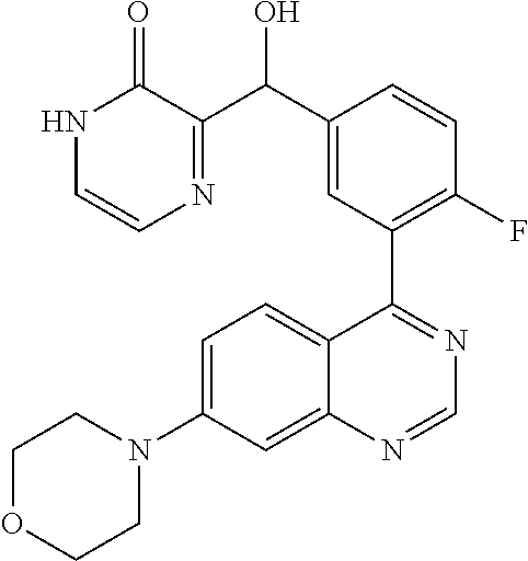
N1C=CN=C(C(C2=CC(C3=NC=NC4=CC(N5CCOCC5)=CC=C34)=C(F)C=C2)O)C1=O
